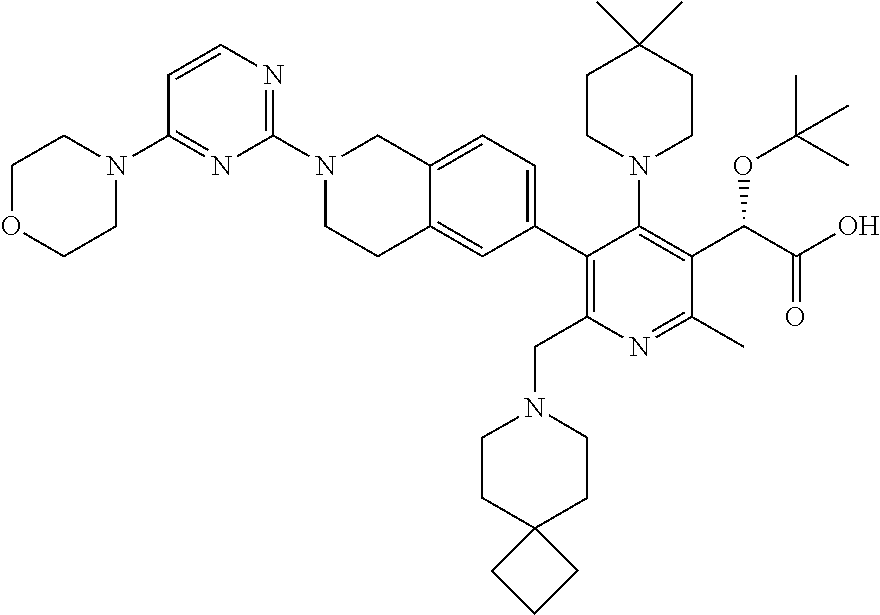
C1OCCN(C2=NC(N3CCC4=CC(C5=C(CN6CCC7(CC6)CCC7)N=C(C)C(C(C(O)=O)OC(C)(C)C)=C5N5CCC(C)(C)CC5)=CC=C4C3)=NC=C2)C1
